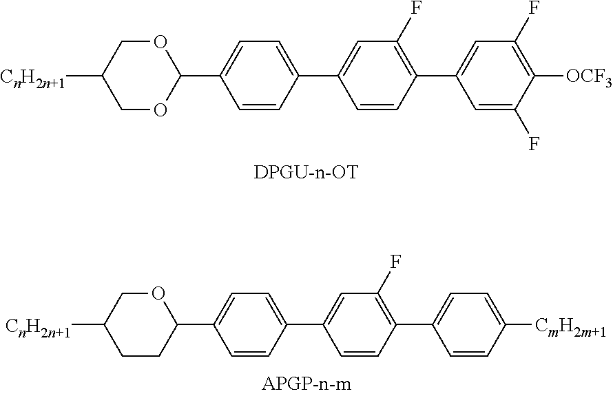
C1C([CnH2n+1])COC(C2=CC=C(C3=CC(F)=C(C4=CC(F)=C([OCF3])C(F)=C4)C=C3)C=C2)O1.C1C([CnH2n+1])CCC(C2=CC=C(C3=CC(F)=C(C4=CC=C([CmH2m+1])C=C4)C=C3)C=C2)O1
